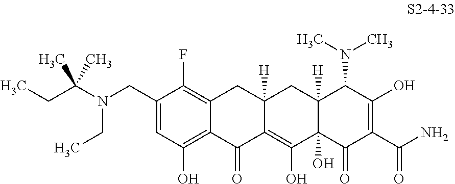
C1(CN(C(CC)(C)C)CC)=CC(O)=C2C(=C1F)CC1([H])C(=C(O)C3(O)C([H])(C1)C(N(C)C)C(O)=C(C(N)=O)C3=O)C2=O
